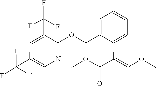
O(C)C=C(C(OC)=O)C1=CC=CC=C1COC1=NC=C(C(F)(F)F)C=C1C(F)(F)F
